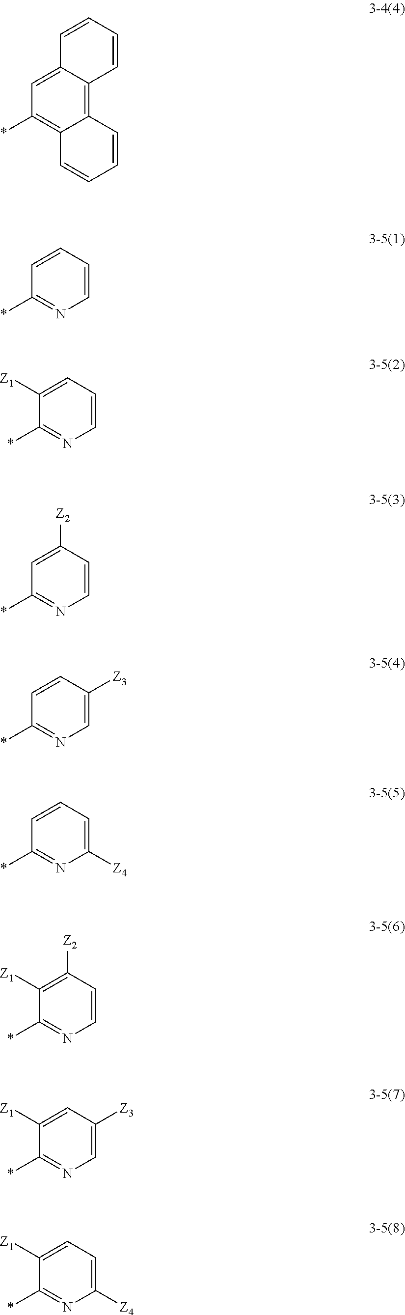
*C1=C2C(=C3C(=C1)C=CC=C3)C=CC=C2.*C1=NC=CC=C1.*C1=NC=CC=C1[Z1].*C1=NC=CC([Z2])=C1.*C1=NC=C([Z3])C=C1.*C1=NC([Z4])=CC=C1.*C1=NC=CC([Z2])=C1[Z1].*C1=NC=C([Z3])C=C1[Z1].*C1=NC([Z4])=CC=C1[Z1]
